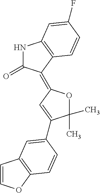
C1=COC2=C1C=C(C1=CC(=C3C(=O)NC4=C3C=CC(F)=C4)OC1(C)C)C=C2
